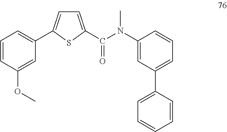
C1=CC(OC)=CC(C2=CC=C(C(N(C)C3=CC(C4=CC=CC=C4)=CC=C3)=O)S2)=C1
